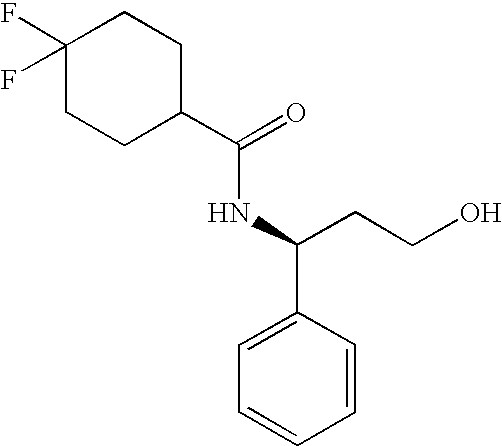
C1(F)(F)CCC(C(=O)NC(C2=CC=CC=C2)CCO)CC1
